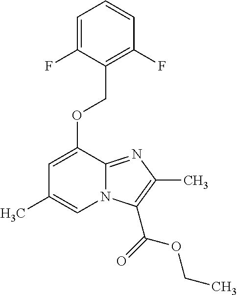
C1(F)=C(COC2=CC(C)=CN3C2=NC(C)=C3C(OCC)=O)C(F)=CC=C1
